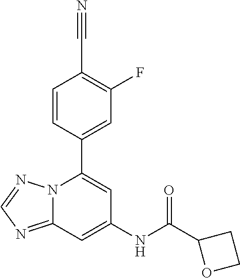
C1=CC(C2=CC(NC(C3OCC3)=O)=CC3=NC=NN23)=CC(F)=C1C#N
